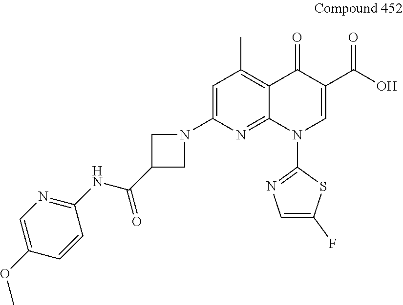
C1=C(N2CC(C(NC3=NC=C(OC)C=C3)=O)C2)N=C2C(=C1C)C(=O)C(C(O)=O)=CN2C1=NC=C(F)S1
